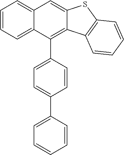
C1=CC=C2C(=C1)C=C1C(=C2C2=CC=C(C3=CC=CC=C3)C=C2)C2=C(S1)C=CC=C2
